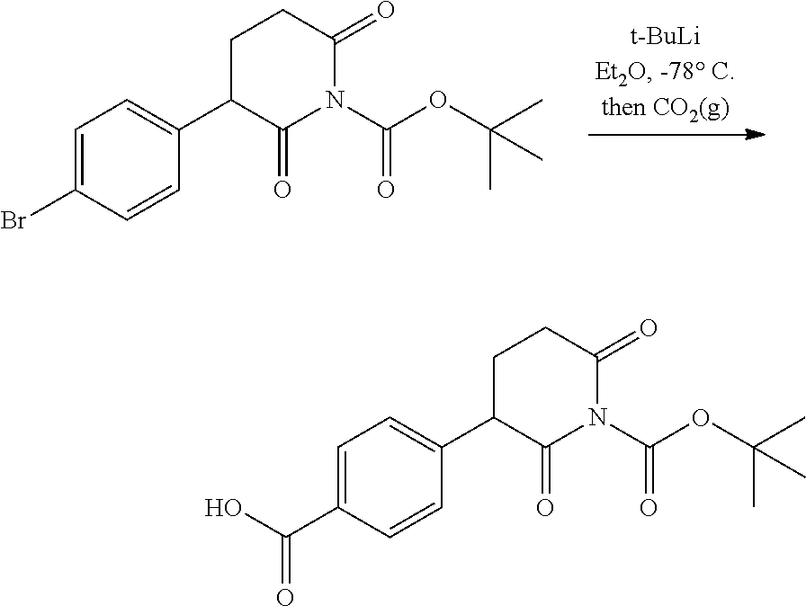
C1(C2=CC=C(Br)C=C2)C(=O)N(C(OC(C)(C)C)=O)C(=O)CC1.C1(C2=CC=C(C(O)=O)C=C2)C(=O)N(C(OC(C)(C)C)=O)C(=O)CC1
